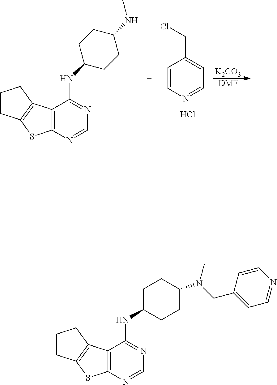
C1=CN=CC=C1CCl.Cl.[K2CO3].[DMF].C12=C(N=CN=C1NC1CCC(NC)CC1)SC1=C2CCC1.C12=C(N=CN=C1NC1CCC(N(CC3=CC=NC=C3)C)CC1)SC1=C2CCC1
